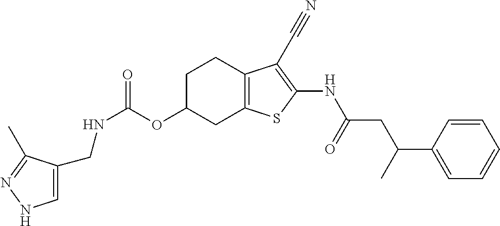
N(C(OC1CC2=C(CC1)C(C#N)=C(NC(CC(C1=CC=CC=C1)C)=O)S2)=O)CC1=CNN=C1C
